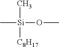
C[Si](C)([C8H17])OC
